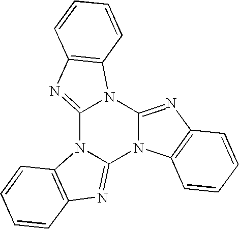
C12=NC3=C(N1C1=NC4=C(N1C1=NC5=C(N21)C=CC=C5)C=CC=C4)C=CC=C3
